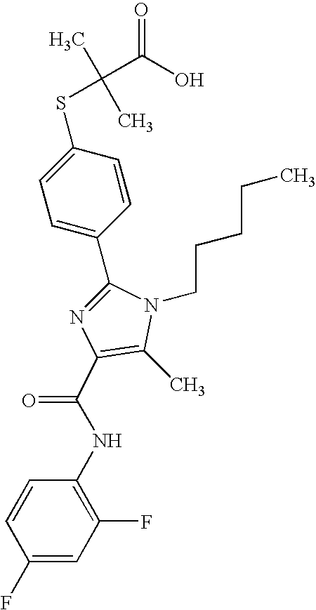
C1(C2=CC=C(SC(C)(C)C(O)=O)C=C2)=NC(C(NC2=C(F)C=C(F)C=C2)=O)=C(C)N1CCCCC
